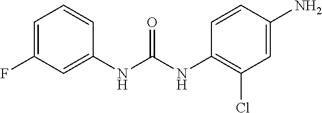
C1(NC(NC2=CC(F)=CC=C2)=O)=C(Cl)C=C(N)C=C1
